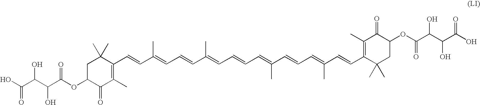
O(C1C(=O)C(C)=C(C=CC(=CC=CC(=CC=CC=C(C=CC=C(C=CC2=C(C)C(=O)C(OC(C(C(C(O)=O)O)O)=O)CC2(C)C)C)C)C)C)C(C)(C)C1)C(C(C(C(O)=O)O)O)=O
